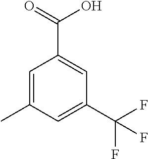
C1=C(C)C=C(C(F)(F)F)C=C1C(=O)O
